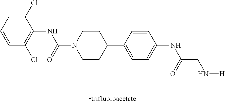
C1(Cl)=CC=CC(Cl)=C1NC(N1CCC(C2=CC=C(NC(CN[H])=O)C=C2)CC1)=O
